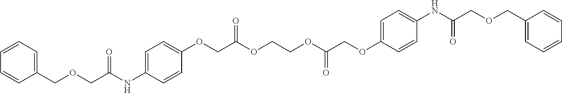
C1=CC=C(COCC(NC2=CC=C(OCC(OCCOC(COC3=CC=C(NC(COCC4=CC=CC=C4)=O)C=C3)=O)=O)C=C2)=O)C=C1
